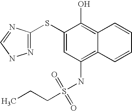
CCCS(NC1=C2C(=C(O)C(SC3=NNC=N3)=C1)C=CC=C2)(=O)=O
